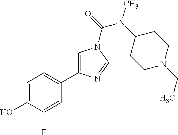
C1=C(O)C(F)=CC(C2=CN(C(=O)N(C3CCN(CC)CC3)C)C=N2)=C1
